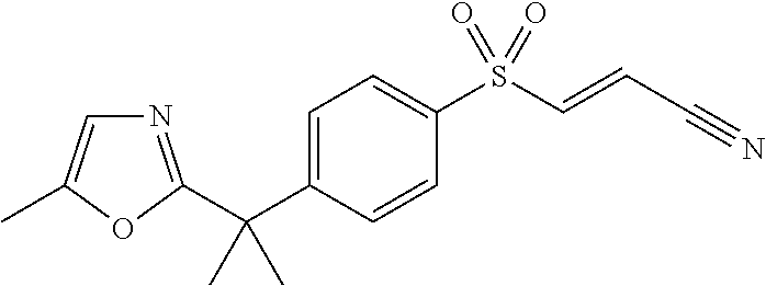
C(C1=CC=C(S(C=CC#N)(=O)=O)C=C1)(C)(C)C1=NC=C(C)O1
